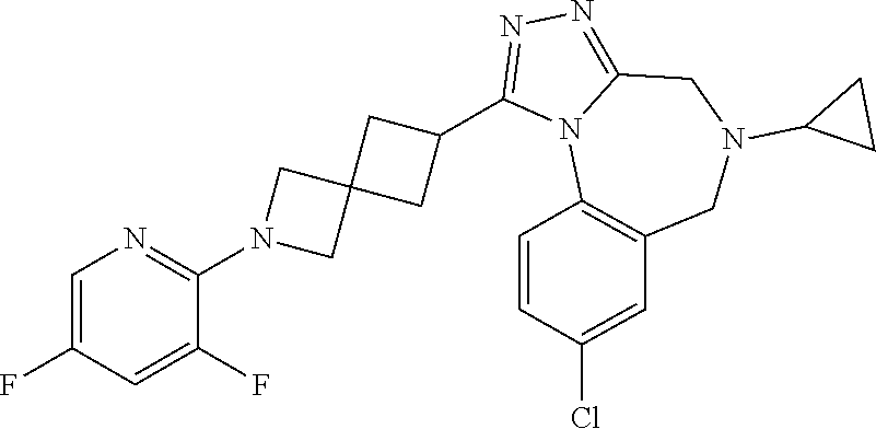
C1(N2CC3(C2)CC(C2=NN=C4N2C2=C(CN(C5CC5)C4)C=C(Cl)C=C2)C3)=NC=C(F)C=C1F
